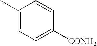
C1=C([CONH2])C=CC(C)=C1
